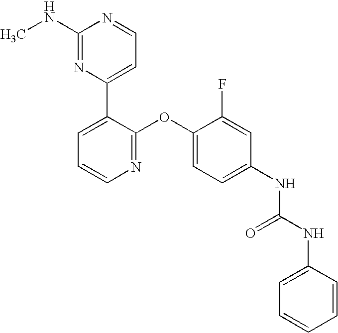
C1(NC)=NC(C2=CC=CN=C2OC2=CC=C(NC(=O)NC3=CC=CC=C3)C=C2F)=CC=N1
